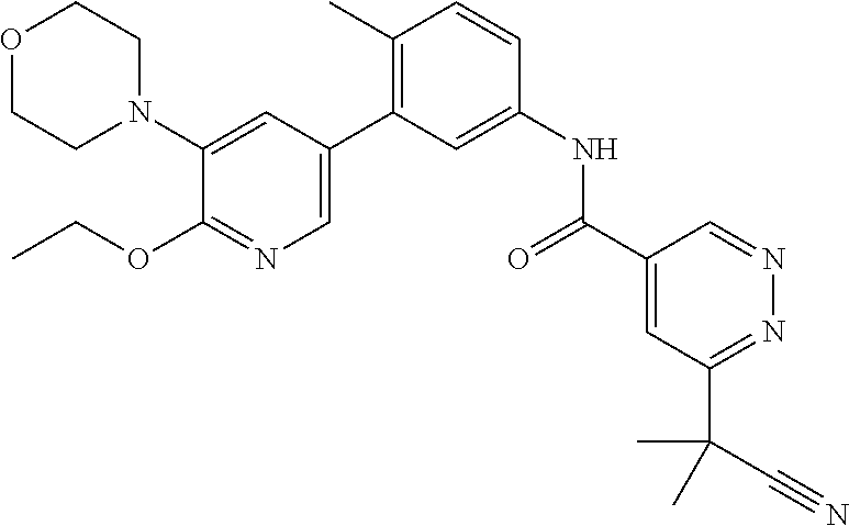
O1CCN(C2=CC(C3=C(C)C=CC(NC(C4=CC(C(C)(C#N)C)=NN=C4)=O)=C3)=CN=C2OCC)CC1
